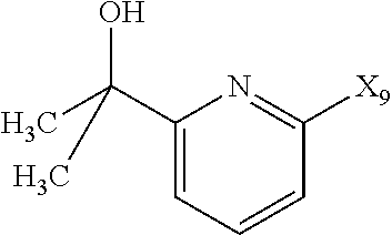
C1=CC=C(C(C)(O)C)N=C1[X9]
